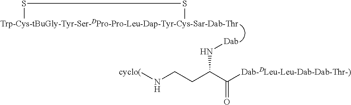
[Trp-Cys-tBuGly-Tyr-Ser-DPro-Pro-Leu-Dap-Tyr-Cys-Sar-Dab-Thr]1SS1.[Dab]NC(CCN[cyclo(])C([Dab-DLeu-Leu-Dab-Dab-Thr-)])=O
